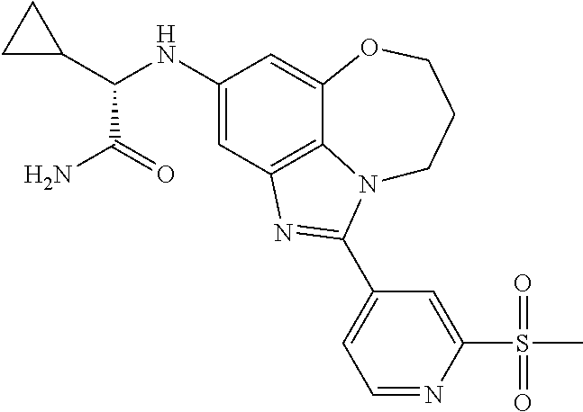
C1(NC(C2CC2)C(N)=O)=CC2=C3C(=C1)OCCCN3C(C1=CC=NC(S(C)(=O)=O)=C1)=N2
